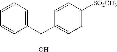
C1=CC=C(C(C2=CC=C([SO2CH3])C=C2)O)C=C1
